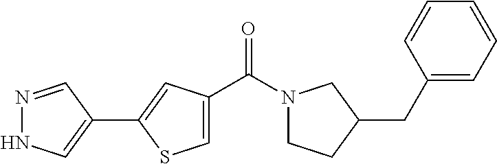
N1=CC(C2=CC(C(N3CCC(CC4=CC=CC=C4)C3)=O)=CS2)=CN1
